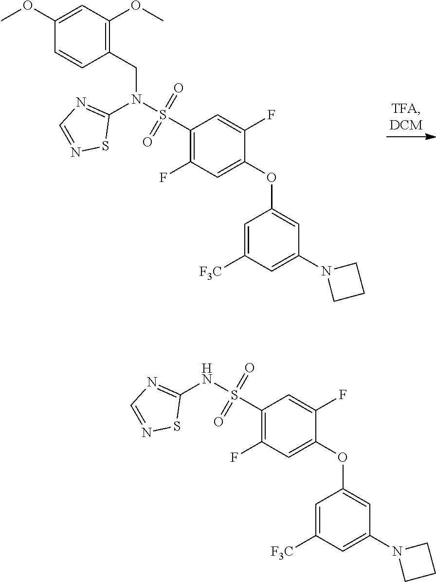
C1=C([F3C])C=C(N2CCC2)C=C1OC1=CC(F)=C(S(N(C2=NC=NS2)CC2=C(OC)C=C(OC)C=C2)(=O)=O)C=C1F.C1=C([F3C])C=C(N2CCC2)C=C1OC1=CC(F)=C(S(NC2=NC=NS2)(=O)=O)C=C1F
